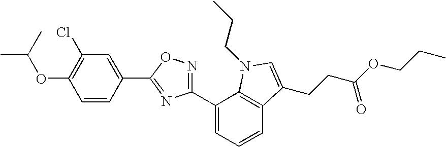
C1(C2=CC=CC3=C2N(CCC)C=C3CCC(OCCC)=O)=NOC(C2=CC(Cl)=C(OC(C)C)C=C2)=N1
